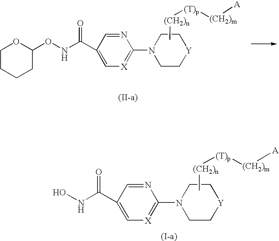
N1=CC(C(NOC2OCCCC2)=O)=C[X]=C1N1CC[Y]CC1.[(T)p]([(CH2)n]C)[(CH2)m][A].N1=CC(C(NO)=O)=C[X]=C1N1CC[Y]CC1.[(T)p]([(CH2)n]C)[(CH2)m][A]
